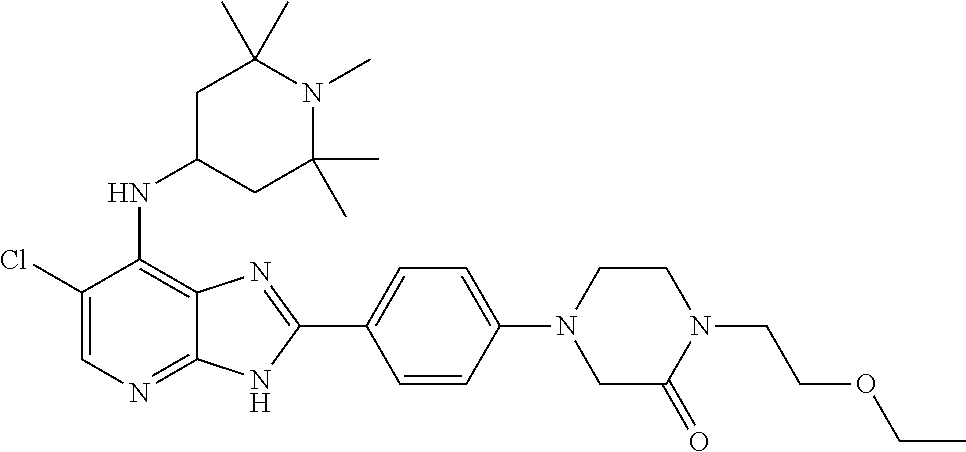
ClC1=CN=C2C(=C1NC1CC(C)(C)N(C)C(C)(C)C1)N=C(C1=CC=C(N3CC(=O)N(CCOCC)CC3)C=C1)N2
